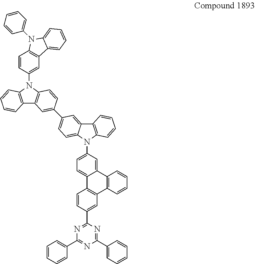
C1=CC=C(N2C3=C(C=C(N4C5=C(C6=C4C=CC(C4=CC=C7C(=C4)C4=C(N7C7=CC=C8C(=C7)C7=C(C9=C8C=CC(C8=NC(C%10=CC=CC=C%10)=NC(C%10=CC=CC=C%10)=N8)=C9)C=CC=C7)C=CC=C4)=C6)C=CC=C5)C=C3)C3=CC=CC=C32)C=C1
